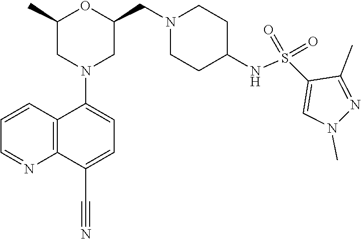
C1(C)CN(C2=CC=C(C#N)C3=C2C=CC=N3)CC(CN2CCC(NS(C3=CN(C)N=C3C)(=O)=O)CC2)O1
